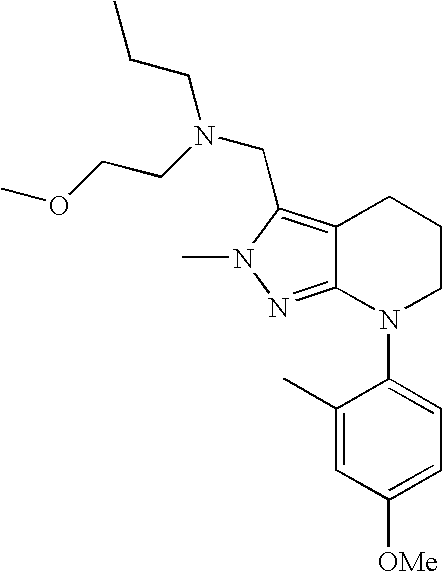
C12=C(CN(CCOC)CCC)N(C)N=C1N(C1=CC=C([OMe])C=C1C)CCC2
